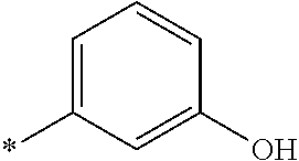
C1=C(*)C=C(O)C=C1
